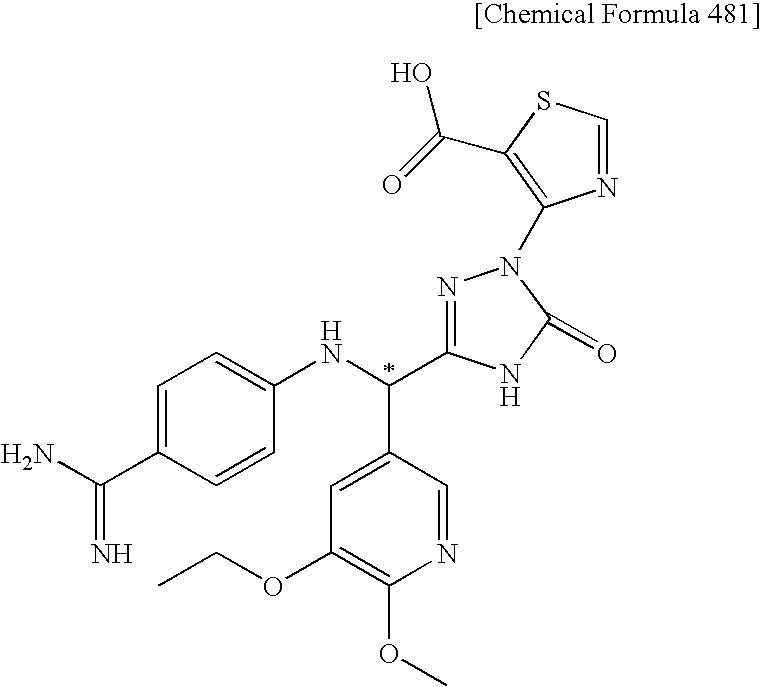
C1=C(C(N)=N)C=CC(NC(C2=CC(OCC)=C(OC)N=C2)C2=NN(C3=C(C(=O)O)SC=N3)C(=O)N2)=C1
